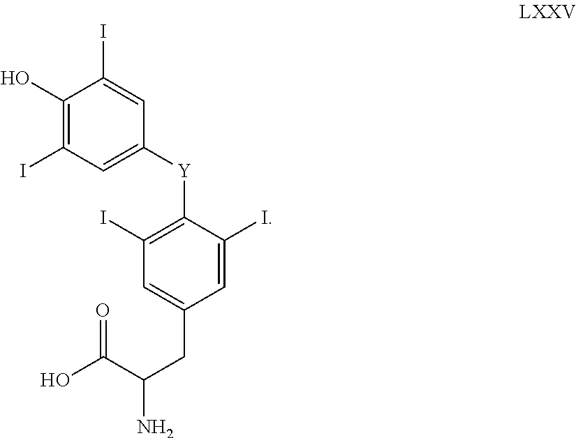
C1(O)=C(I)C=C([Y]C2=C(I)C=C(CC(C(O)=O)N)C=C2I)C=C1I
